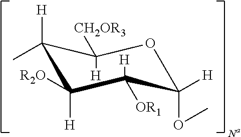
C1(C)([H])C([H])([R2O])C([H])([OR1])C([H])(OC)OC1([H])[CH2OR3]
